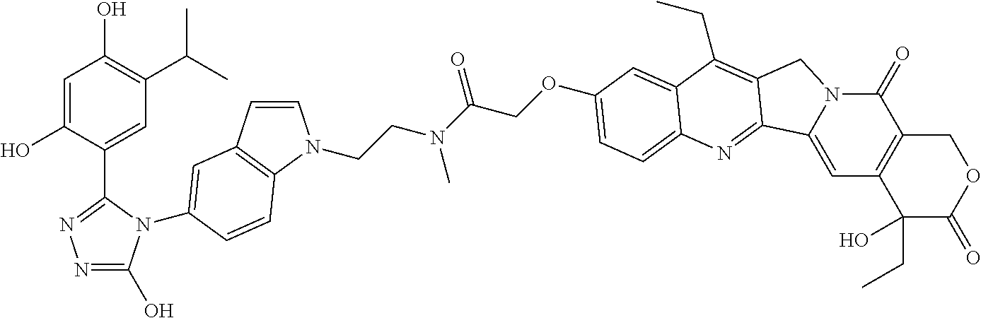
C1=C(O)C(C2=NN=C(O)N2C2=CC3=C(N(CCN(C(COC4=CC=C5C(=C4)C(CC)=C4CN6C(=O)C7=C(C(CC)(O)C(=O)OC7)C=C6C4=N5)=O)C)C=C3)C=C2)=CC(C(C)C)=C1O
